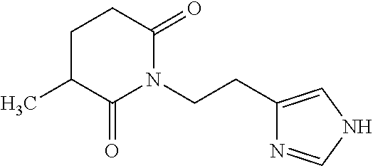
C1C(C)C(=O)N(CCC2=CNC=N2)C(=O)C1
